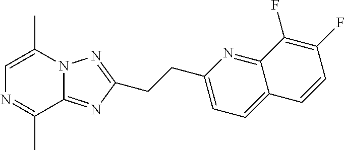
C1=C(C)N2C(=NC(CCC3=CC=C4C(=N3)C(F)=C(F)C=C4)=N2)C(C)=N1
